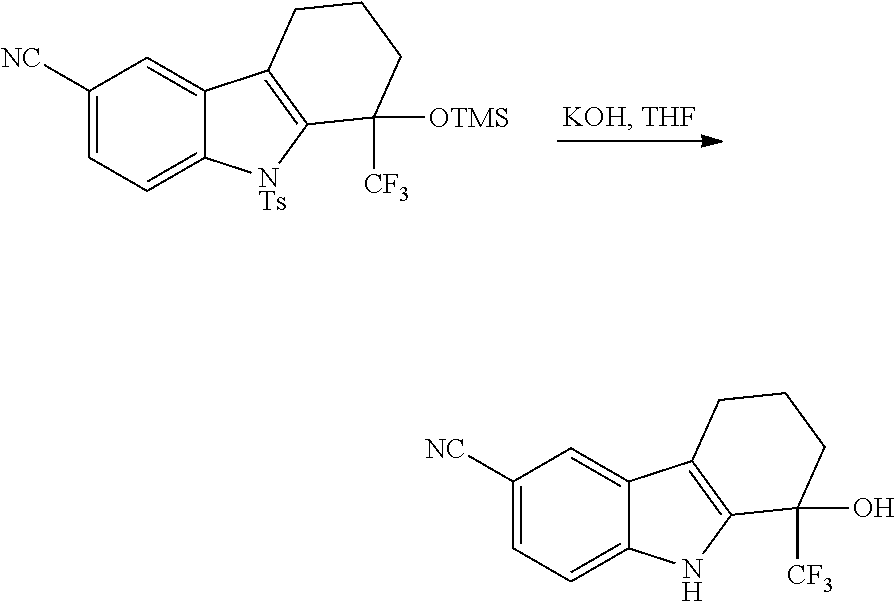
C1([NC])=CC=C2C(=C1)C1=C(N2)C([CF3])(O)CCC1.C1([NC])=CC=C2C(=C1)C1=C([NTs]2)C([CF3])([OTMS])CCC1
